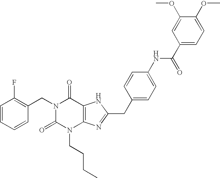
C1=CC=CC(CN2C(=O)N(CCCC)C3=C(C2=O)NC(CC2=CC=C(NC(=O)C4=CC=C(OC)C(OC)=C4)C=C2)=N3)=C1F
